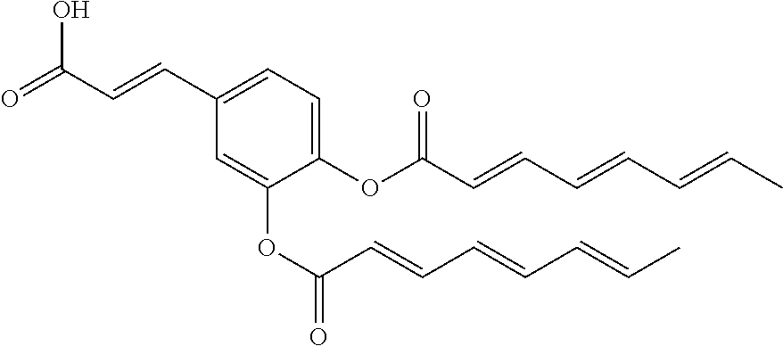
O=C(C=CC1=CC=C(OC(C=CC=CC=CC)=O)C(OC(C=CC=CC=CC)=O)=C1)O
